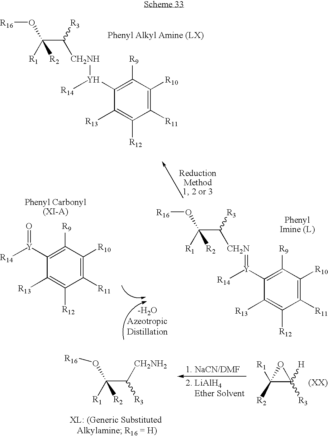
C(C([CH2NH][Y]([R14])C1=C([R9])C([R10])=C([R11])C([R12])=C1[R13])[R3])([R1])(O[R16])[R2].[R14][Y](C1=C([R9])C([R10])=C([R11])C([R12])=C1[R13])=O.C(C([CH2N]=[Y]([R14])C1=C([R9])C([R10])=C([R11])C([R12])=C1[R13])[R3])([R1])(O[R16])[R2].C1([R2])([R1])C([R3])([H])O1.C(C([R3])[CH2NH2])([R1])(O[R16])[R2]
